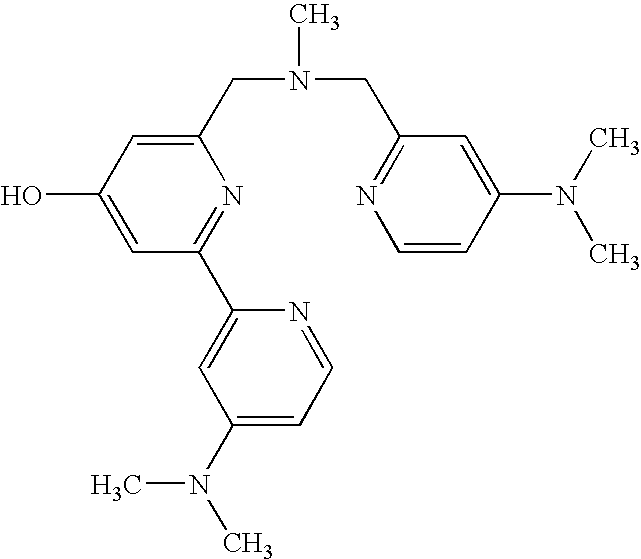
C1(CN(CC2=NC=CC(N(C)C)=C2)C)=CC(O)=CC(C2=CC(N(C)C)=CC=N2)=N1
